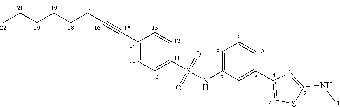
C(CCCC#CC1=CC=C(S(=O)(=O)NC2=CC=CC(C3=CSC(NC)=N3)=C2)C=C1)CC
